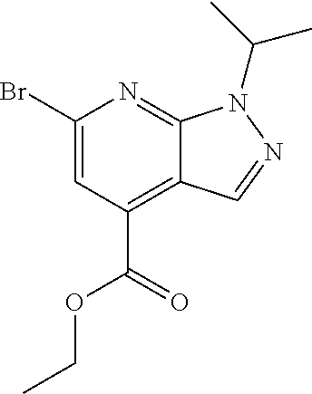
CCOC(C1=C2C(=NC(Br)=C1)N(C(C)C)N=C2)=O
